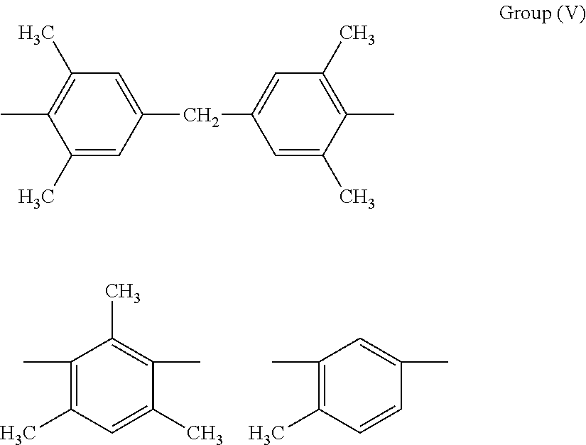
C1(C)=C(C)C=C(C)C(C)=C1C.C1(C)=C(C)C=CC(C)=C1.CC1=C(C)C=C(CC2=CC(C)=C(C)C(C)=C2)C=C1C
